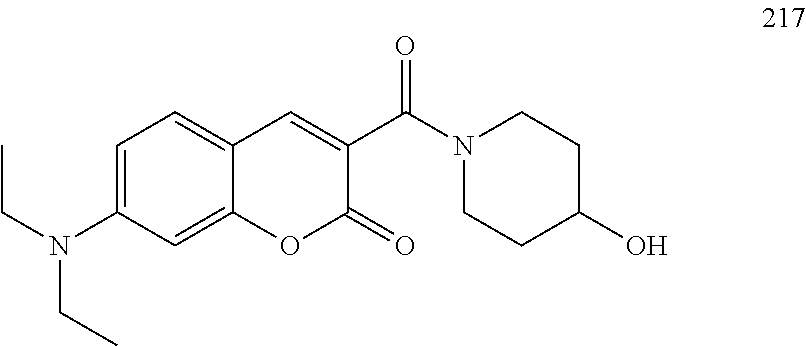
C1=C(N(CC)CC)C=C2C(=C1)C=C(C(N1CCC(O)CC1)=O)C(=O)O2
